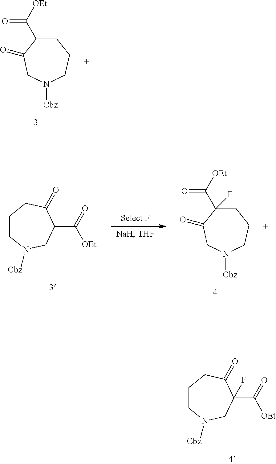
C1CN([Cbz])CC(C(=O)[OEt])C(=O)C1.C1C(C([OEt])=O)(F)C(=O)CN([Cbz])CC1.C1C(C([OEt])=O)C(=O)CN([Cbz])CC1.C1CN([Cbz])CC(C(=O)[OEt])(F)C(=O)C1
